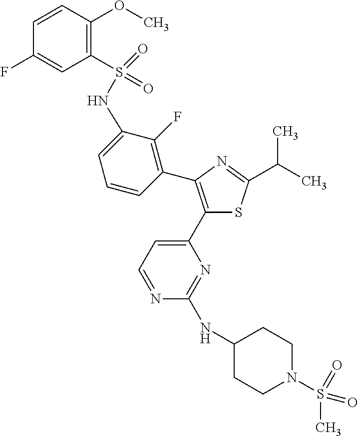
N(S(=O)(=O)C1=C(OC)C=CC(F)=C1)C1=CC=CC(C2=C(C3=CC=NC(NC4CCN(S(C)(=O)=O)CC4)=N3)SC(C(C)C)=N2)=C1F
